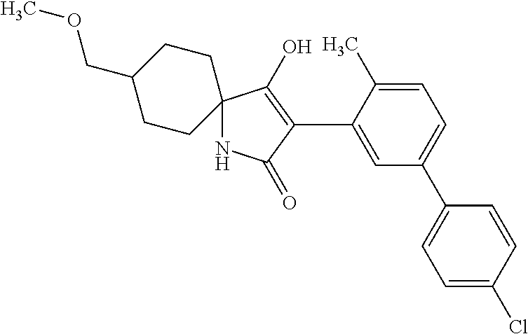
N1C2(C(O)=C(C3=CC(C4=CC=C(Cl)C=C4)=CC=C3C)C1=O)CCC(COC)CC2
